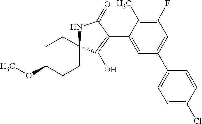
C1(F)=C(C)C(C2=C(O)C3(NC2=O)CCC(OC)CC3)=CC(C2=CC=C(Cl)C=C2)=C1
